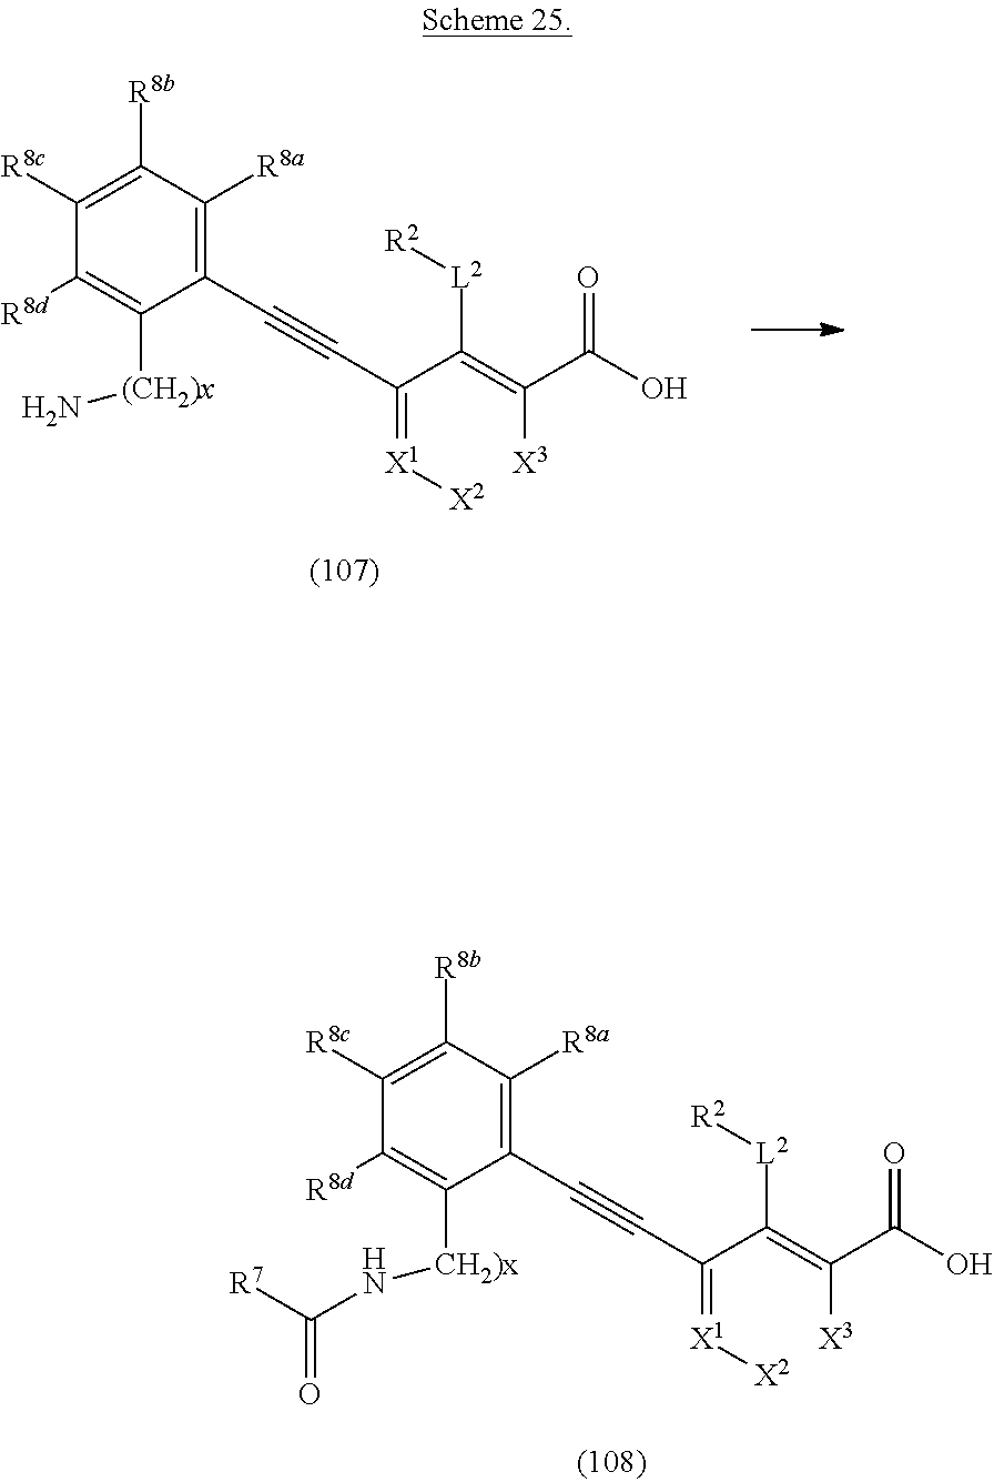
[X1]([X2])=C(C#CC1=C([R8a])C([R8b])=C([R8c])C([R8d])=C1[CH2)x]NC([R7])=O)C([L2][R2])=C(C(=O)O)[X3].N[(CH2)x]C1=C([R8d])C([R8c])=C([R8b])C([R8a])=C1C#CC(=[X1][X2])C([L2][R2])=C(C(=O)O)[X3]
